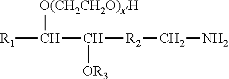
[O(CH2CH2O)xH]C([R1])C([R2]CN)[OR3]
